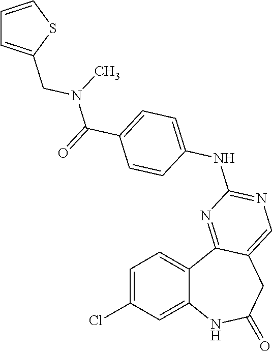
C1=C(Cl)C=C2C(=C1)C1=NC(NC3=CC=C(C(=O)N(CC4=CC=CS4)C)C=C3)=NC=C1CC(=O)N2
